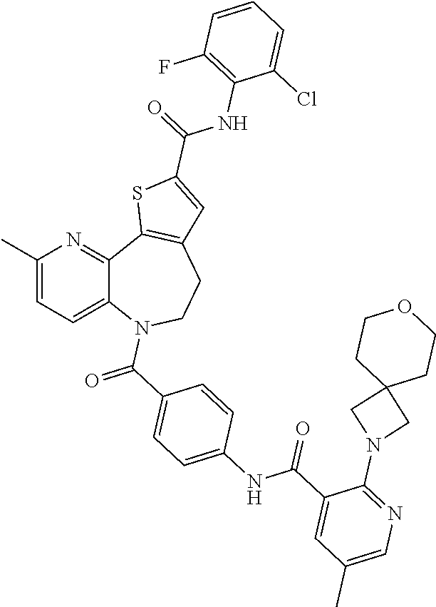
C12=CC=C(C)N=C1C1=C(CCN2C(C2=CC=C(NC(C3=CC(C)=CN=C3N3CC4(C3)CCOCC4)=O)C=C2)=O)C=C(C(=O)NC2=C(F)C=CC=C2Cl)S1
